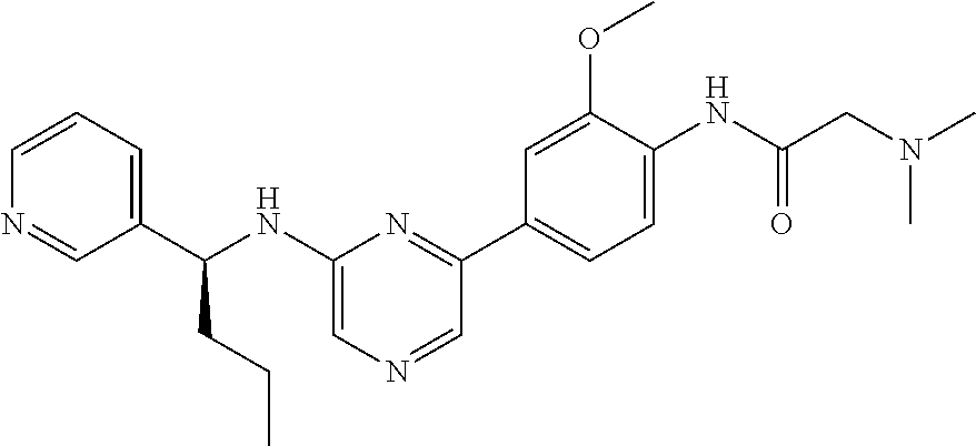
C1=CC=C(C(NC2=CN=CC(C3=CC=C(NC(=O)CN(C)C)C(OC)=C3)=N2)CCC)C=N1
